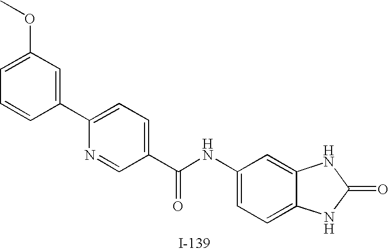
C1=C(OC)C=C(C2=CC=C(C(NC3=CC=C4C(=C3)NC(=O)N4)=O)C=N2)C=C1
